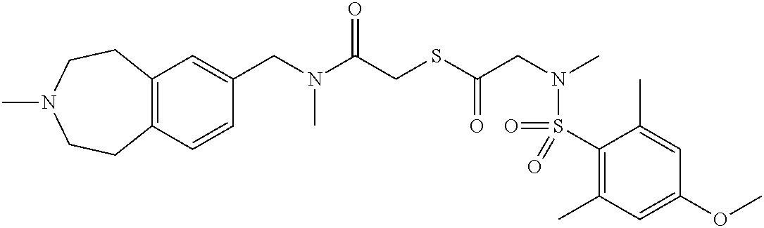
C1(CN(C(CSC(CN(C)S(C2=C(C)C=C(OC)C=C2C)(=O)=O)=O)=O)C)=CC2=C(C=C1)CCN(C)CC2
